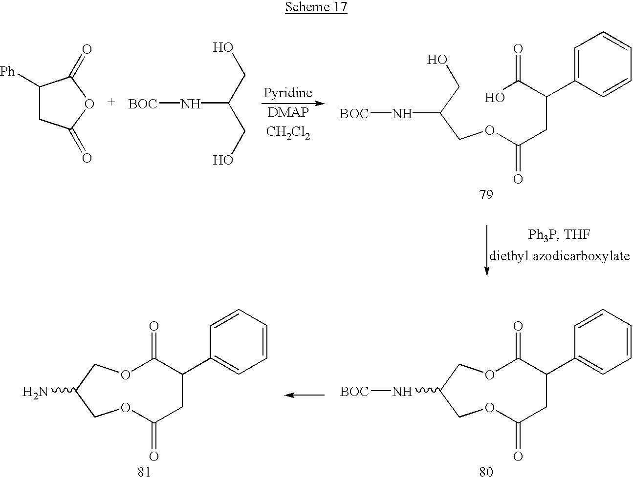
C1([Ph])CC(=O)OC1=O.[BOC]NC(CO)CO.[CH2Cl2].[BOC]NC(CO)COC(CC(C(O)=O)C1=CC=CC=C1)=O.O1C(=O)C(C2=CC=CC=C2)CC(=O)OCC(N[BOC])C1.O1C(=O)C(C2=CC=CC=C2)CC(=O)OCC(N)C1
